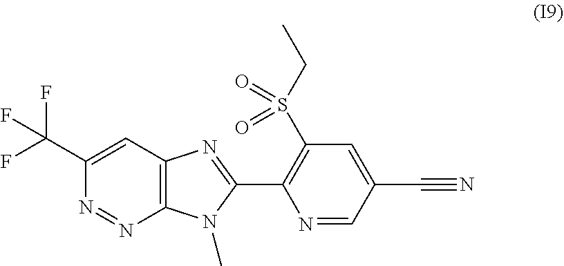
C1(C(F)(F)F)=CC2=C(N=N1)N(C)C(C1=C(S(CC)(=O)=O)C=C(C#N)C=N1)=N2
